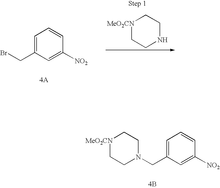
C1=C(CBr)C=C([NO2])C=C1.[MeO2CN]1CCNCC1.C1=C(CN2CC[MeO2CN]CC2)C=C([NO2])C=C1.[4B]
